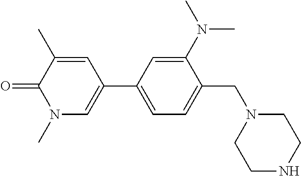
C1=C(C2=CN(C)C(=O)C(C)=C2)C=C(N(C)C)C(CN2CCNCC2)=C1
